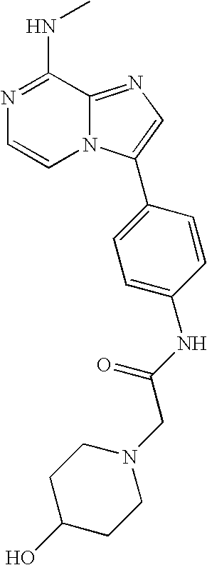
N1=C(NC)C2=NC=C(C3=CC=C(NC(CN4CCC(O)CC4)=O)C=C3)N2C=C1
